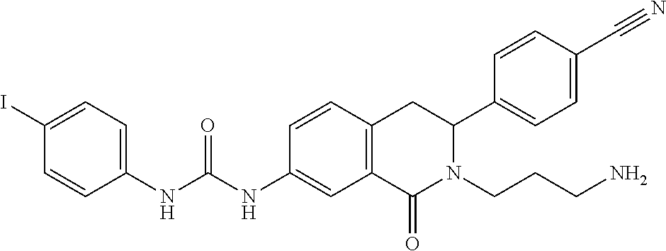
C1(I)=CC=C(NC(NC2=CC3=C(C=C2)CC(C2=CC=C(C#N)C=C2)N(CCCN)C3=O)=O)C=C1
